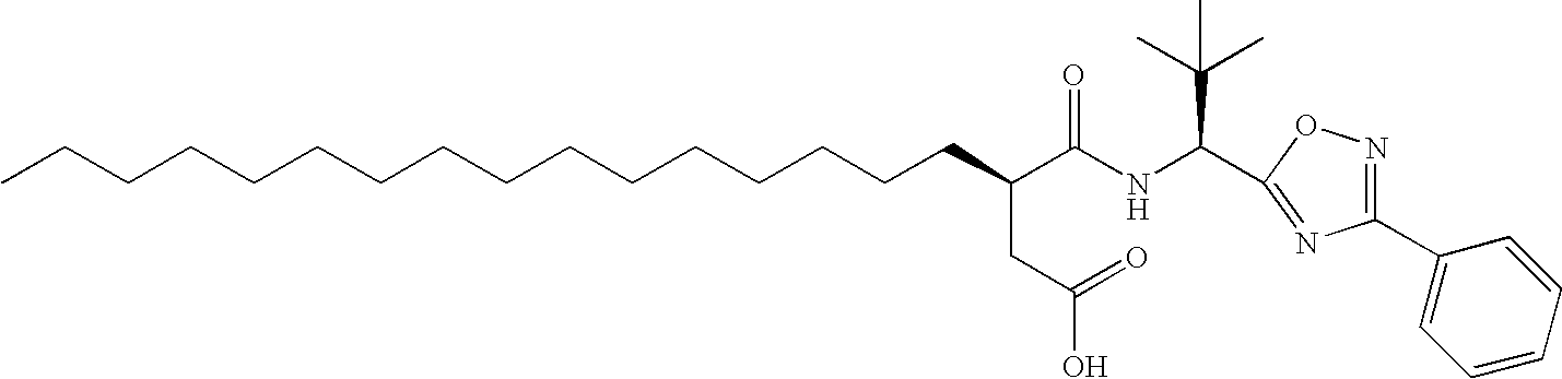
C(CCCCCCCCCCCCCC(C(NC(C(C)(C)C)C1=NC(C2=CC=CC=C2)=NO1)=O)CC(=O)O)CC
